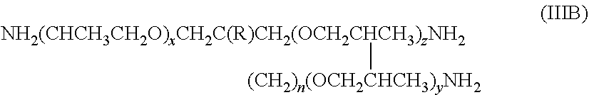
[(CH2)n(OCH2CHCH3)yNH2][NH2(CHCH3CH2O)xCH2C(R)CH2(OCH2CHCH3)zNH2]
